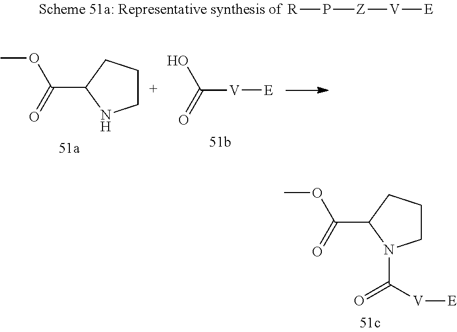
[R]P[Z][V][E].C1CCC(C(=O)OC)N1.C([V][E])(=O)O.C1CCC(C(=O)OC)N1C([V][E])=O
